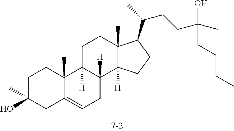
C1C(O)(C)CC2=CCC3([H])C([H])(C2(C)C1)CCC1(C)C3([H])CCC1C(CCC(C)(O)CCCC)C
